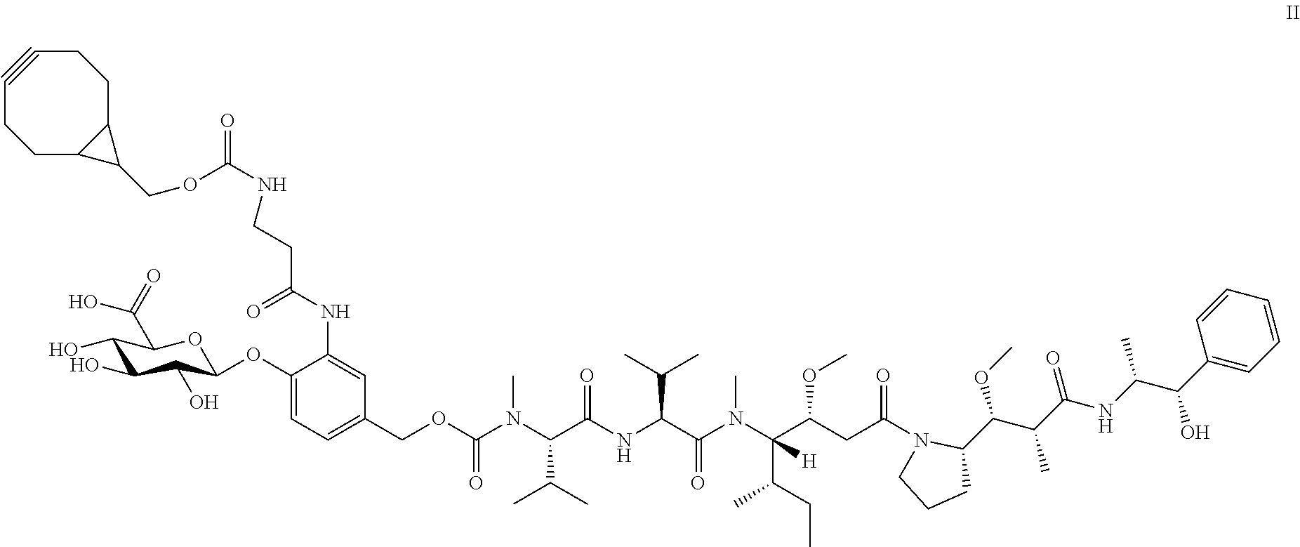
C1#CCCC2C(CC1)C2COC(=O)NCCC(=O)NC1=CC(COC(N(C(C(=O)NC(C(N(C(C(CC(N2CCCC2C(OC)C(C(NC(C(C2=CC=CC=C2)O)C)=O)C)=O)OC)(C(CC)C)[H])C)=O)C(C)C)C(C)C)C)=O)=CC=C1OC1C(O)C(O)C(O)C(C(=O)O)O1
